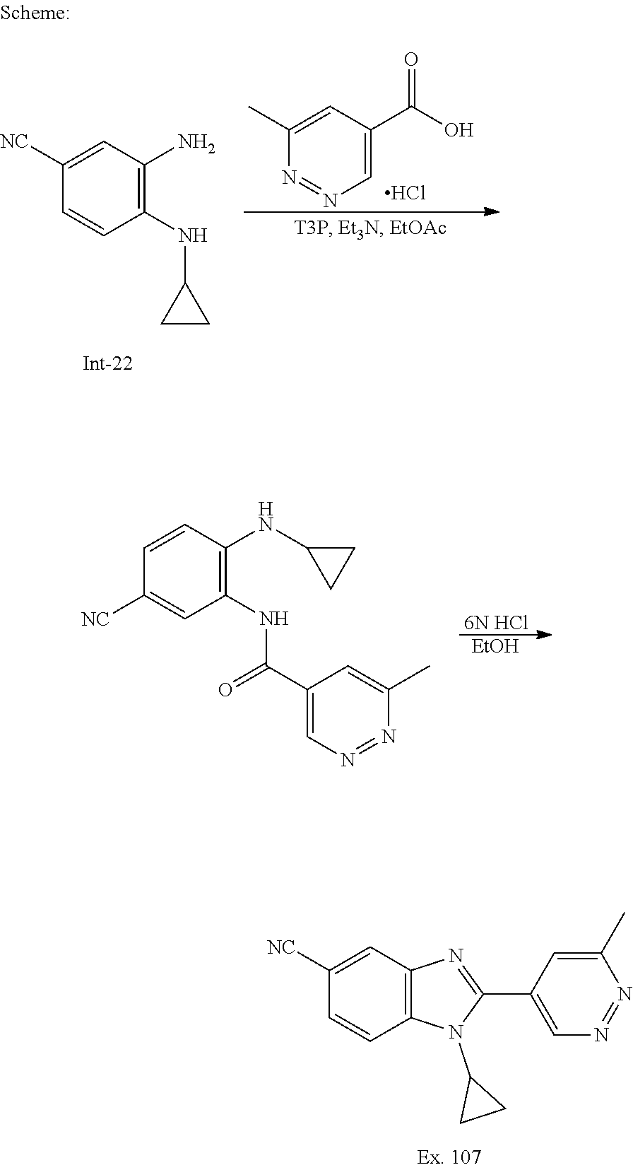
C1=CC([NC])=CC(NC(C2=CN=NC(C)=C2)=O)=C1NC1CC1.[6N HCl].[EtOH].C1([NC])=CC2=C(C=C1)N(C1CC1)C(C1=CN=NC(C)=C1)=N2.C1=C(C)N=NC=C1C(O)=O.Cl.C1([NC])=CC(N)=C(NC2CC2)C=C1
